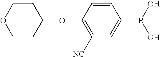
C1([NC])=C(OC2CCOCC2)C=CC(B(O)O)=C1
